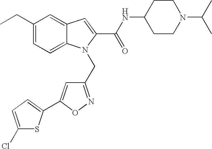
C1=C2C(=CC=C1CC)N(CC1=NOC(C3=CC=C(Cl)S3)=C1)C(C(NC1CCN(C(C)C)CC1)=O)=C2
